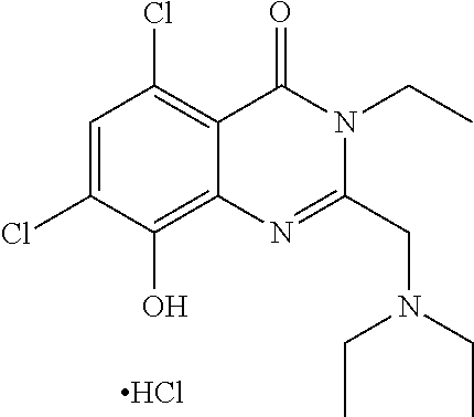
C1=C(Cl)C(O)=C2C(=C1Cl)C(=O)N(CC)C(CN(CC)CC)=N2.Cl
